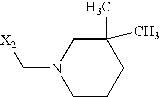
C1CCC(C)(C)CN1C[X2]
